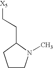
C(C[X5])C1N(C)CCC1
